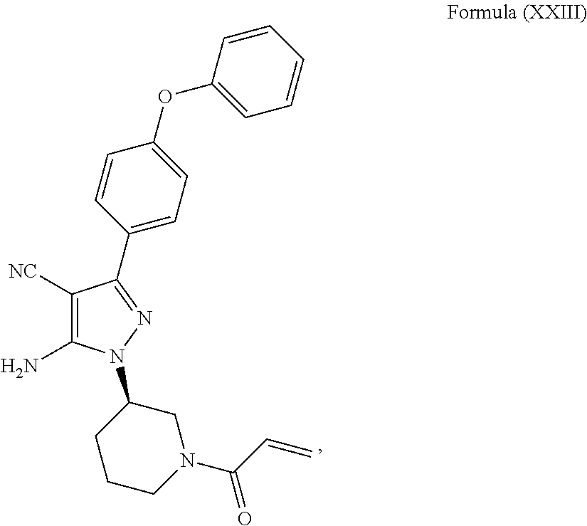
NC1=C([NC])C(C2=CC=C(OC3=CC=CC=C3)C=C2)=NN1C1CN(C(C=C)=O)CCC1
